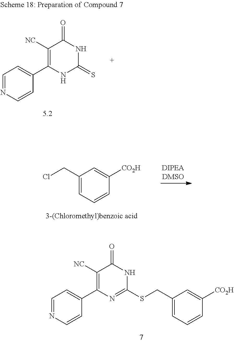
C1(CCl)=CC=CC([CO2H])=C1.C1(C2=C([NC])C(=O)NC(=S)N2)=CC=NC=C1.C1(C2=C([NC])C(=O)NC(SCC3=CC=CC([CO2H])=C3)=N2)=CC=NC=C1
